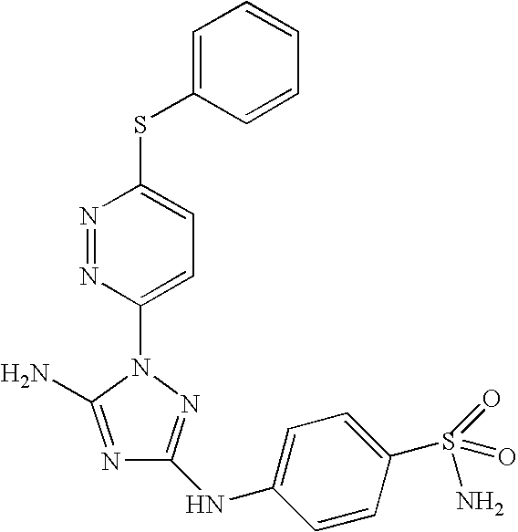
C1(NC2=CC=C(S(=O)(=O)N)C=C2)=NN(C2=CC=C(SC3=CC=CC=C3)N=N2)C(N)=N1
